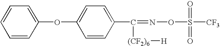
O(C1=CC=C(C([(CF2)6][H])=NOS(=O)(=O)[CF3])C=C1)C1=CC=CC=C1
